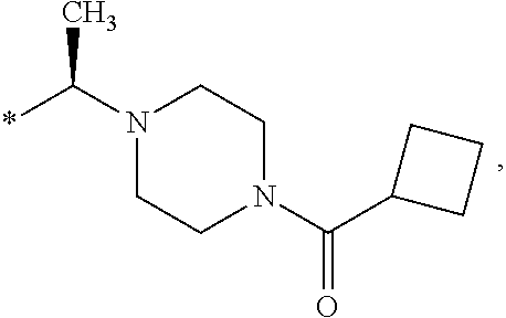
N1(C(*)C)CCN(C(C2CCC2)=O)CC1
